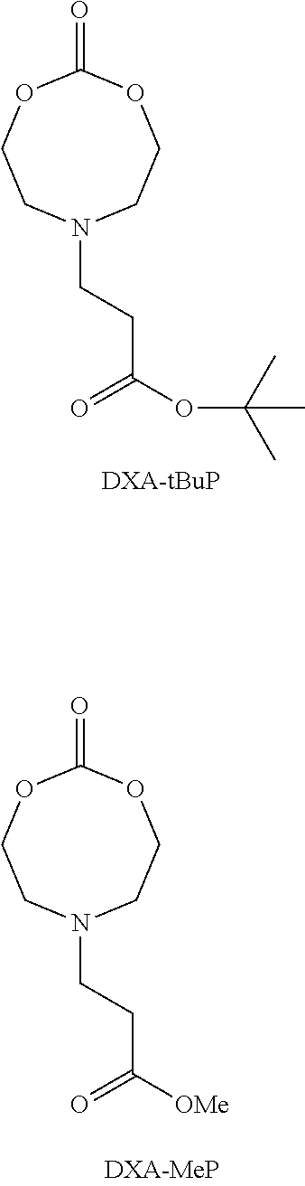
O=C1OCCN(CCC(OC(C)(C)C)=O)CCO1.O=C1OCCN(CCC([OMe])=O)CCO1
